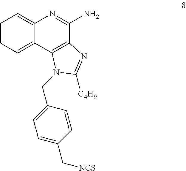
C1=CC=C2C(=C1)N=C(N)C1=C2N(CC2=CC=C(C[NCS])C=C2)C([C4H9])=N1
